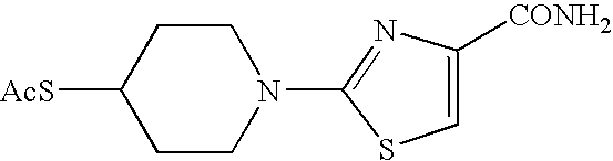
N1(C2=NC([CONH2])=CS2)CCC([AcS])CC1
